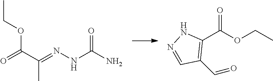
O=C(C(=NNC(N)=O)C)OCC.C1(C(OCC)=O)=C(C=O)C=NN1
